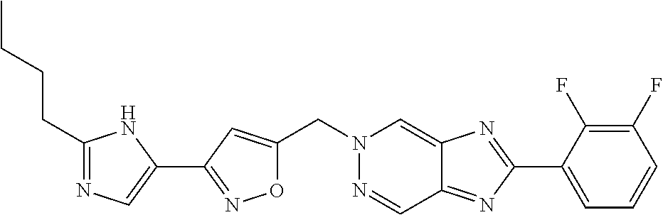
C(N1N=CC2=NC(C3=CC=CC(F)=C3F)=NC2=C1)C1=CC(C2=CN=C(CCCC)N2)=NO1
